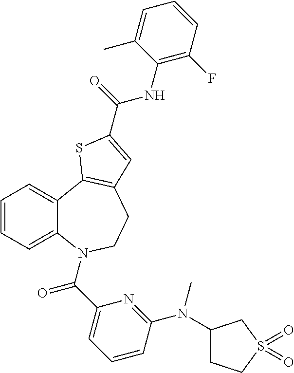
C1=CC=C2C(=C1)C1=C(CCN2C(C2=CC=CC(N(C3CCS(=O)(=O)C3)C)=N2)=O)C=C(C(=O)NC2=C(F)C=CC=C2C)S1
